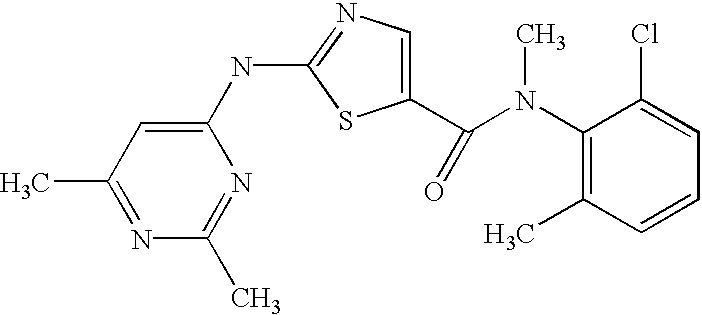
C1(NC2=NC=C(C(N(C3=C(C)C=CC=C3Cl)C)=O)S2)=CC(C)=NC(C)=N1
